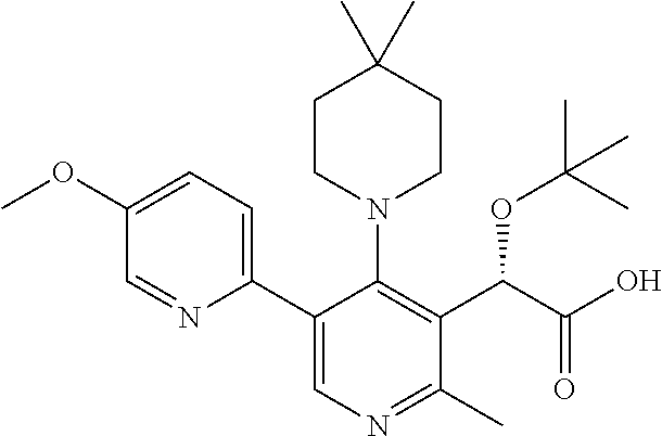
C1CN(C2=C(C(C(O)=O)OC(C)(C)C)C(C)=NC=C2C2=CC=C(OC)C=N2)CCC1(C)C
